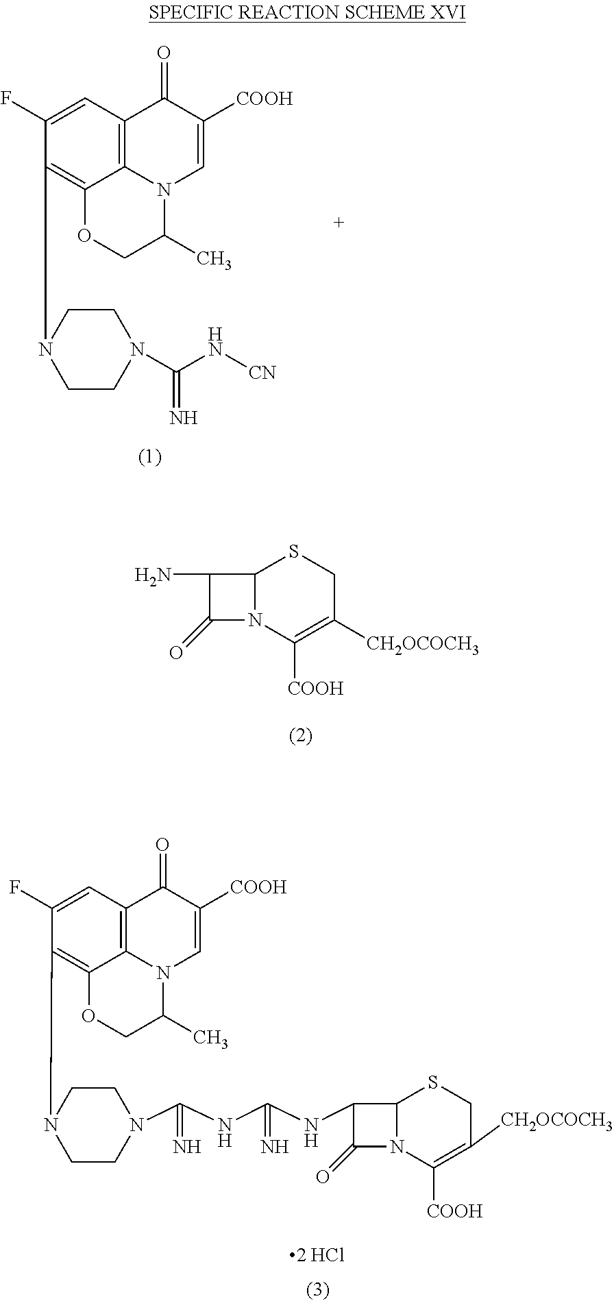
C1(F)=CC2=C3C(=C1N1CCN(C(N[CN])=N)CC1)OCC(C)N3C=C([COOH])C2=O.C12N(C([COOH])=C([CH2OCOCH3])CS1)C(=O)C2N.C1(F)=CC2=C3C(=C1N1CCN(C(NC(NC4C5N(C([COOH])=C([CH2OCOCH3])CS5)C4=O)=N)=N)CC1)OCC(C)N3C=C([COOH])C2=O
